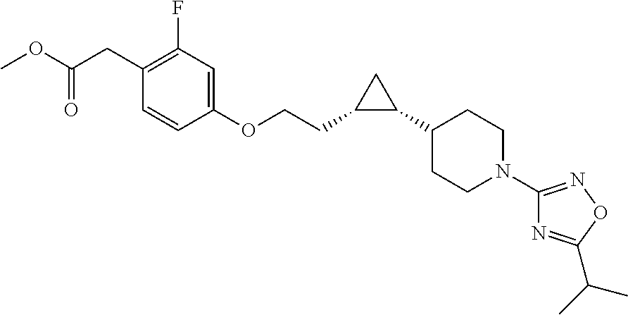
C1(CCOC2=CC(F)=C(CC(OC)=O)C=C2)C(C2CCN(C3=NOC(C(C)C)=N3)CC2)C1
